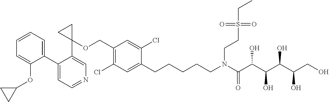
C1(C2=CC=CC=C2OC2CC2)=CC=NC=C1C1(OCC2=C(Cl)C=C(CCCCCN(C(C(C(C(C(CO)O)O)O)O)=O)CCS(CC)(=O)=O)C(Cl)=C2)CC1
